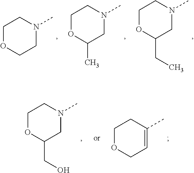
C1OCC=C(C)C1.C1OC(CO)CN(C)C1.C1OC(CC)CN(C)C1.C1OC(C)CN(C)C1.C1OCCN(C)C1
